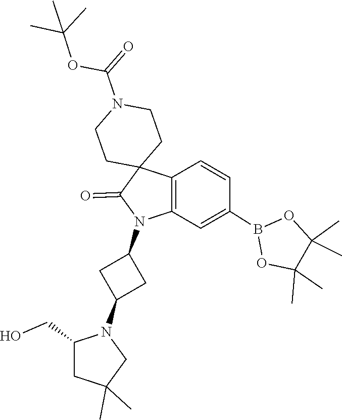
O1B(C2=CC3=C(C=C2)C2(C(=O)N3C3CC(N4C(CO)CC(C)(C)C4)C3)CCN(C(OC(C)(C)C)=O)CC2)OC(C)(C)C1(C)C
